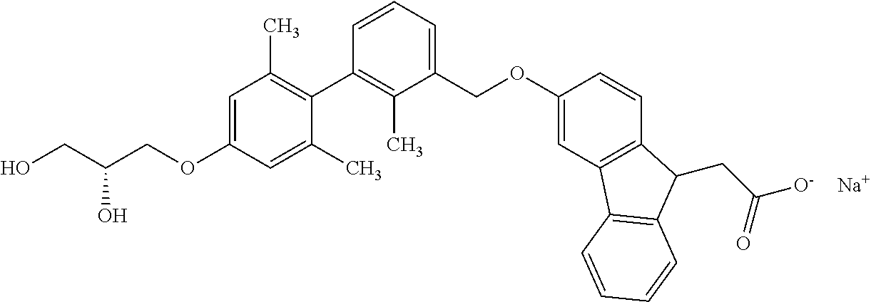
C1=C(OCC(CO)O)C=C(C)C(C2=C(C)C(COC3=CC4=C(C=C3)C(CC(=O)[O-])C3=C4C=CC=C3)=CC=C2)=C1C.[Na]
